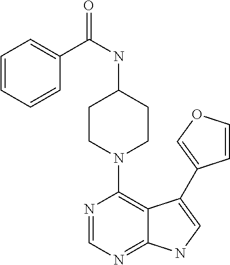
N(C(=O)C1=CC=CC=C1)C1CCN(C2=C3C(=NC=N2)NC=C3C2=COC=C2)CC1
